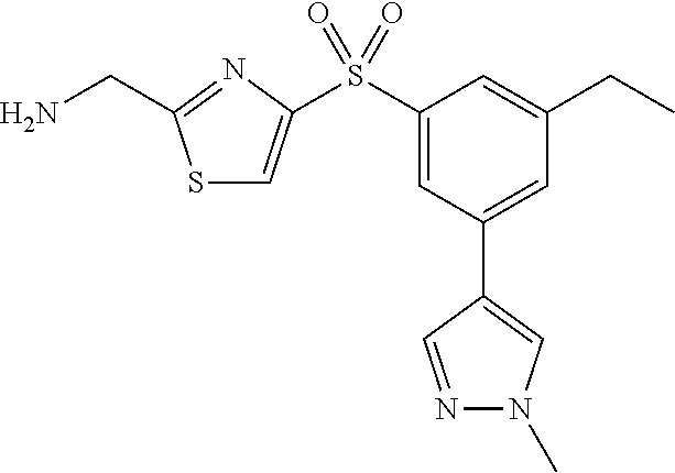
S1C=C(S(C2=CC(C3=CN(C)N=C3)=CC(CC)=C2)(=O)=O)N=C1CN
